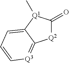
[Q2]1C(=O)[Q1](C)C2=CC=C[Q3]=C12
